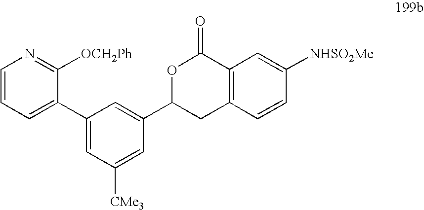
C1=CC=C(C2=CC([CMe3])=CC(C3CC4=C(C=C([NHSO2Me])C=C4)C(=O)O3)=C2)C([OCH2Ph])=N1
